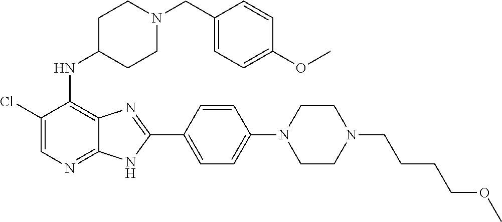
ClC1=CN=C2C(=C1NC1CCN(CC3=CC=C(OC)C=C3)CC1)N=C(C1=CC=C(N3CCN(CCCCOC)CC3)C=C1)N2
